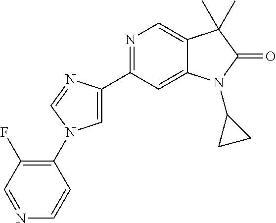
C1(N2C=C(C3=NC=C4C(=C3)N(C3CC3)C(=O)C4(C)C)N=C2)=C(F)C=NC=C1
